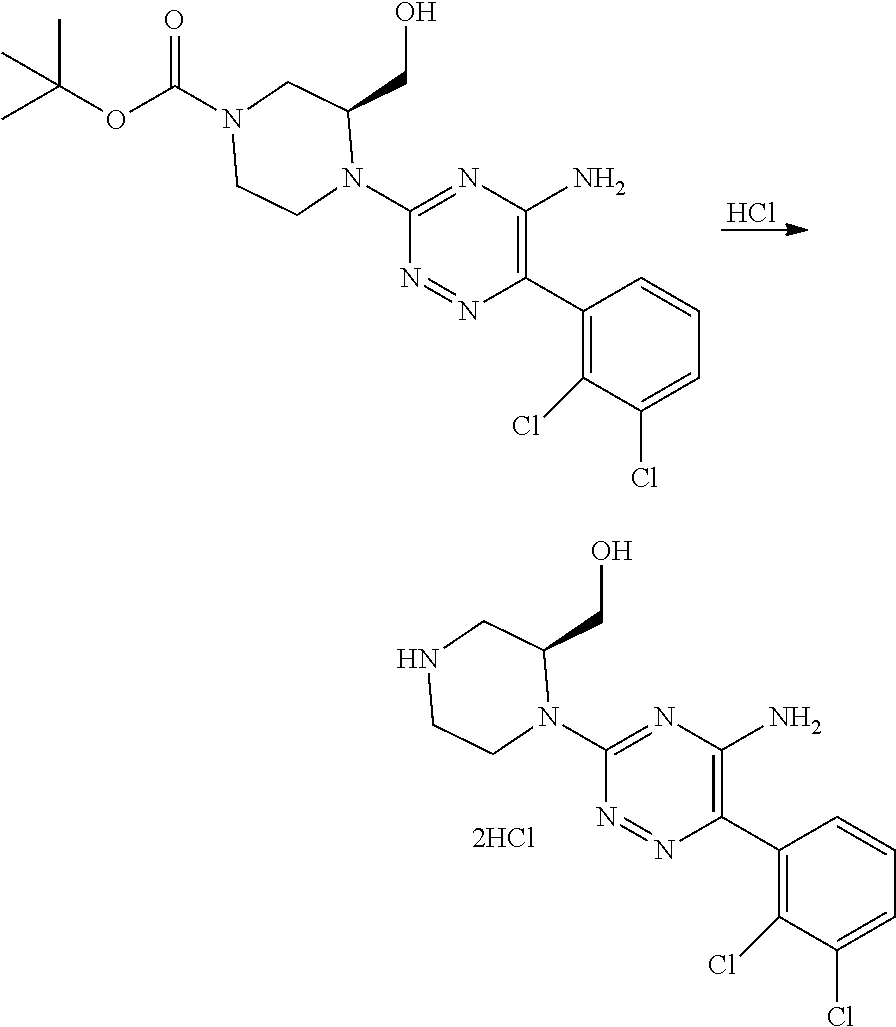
Cl.N1(C2=NC(N)=C(C3=C(Cl)C(Cl)=CC=C3)N=N2)C(CO)CN(C(OC(C)(C)C)=O)CC1.N1(C2=NC(N)=C(C3=C(Cl)C(Cl)=CC=C3)N=N2)C(CO)CNCC1
